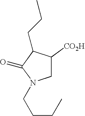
C1C([CO2H])C(CCC)C(=O)N1CCCC
